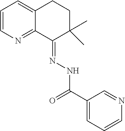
C1=CN=C2C(=C1)CCC(C)(C)C2=NNC(C1=CC=CN=C1)=O
